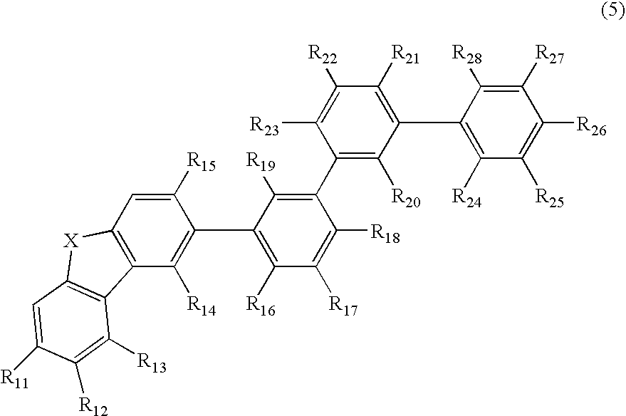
C1(C2=C([R20])C(C3=C([R24])C([R25])=C([R26])C([R27])=C3[R28])=C([R21])C([R22])=C2[R23])=C([R19])C(C2=C([R14])C3=C(C=C2[R15])[X]C2=C3C([R13])=C([R12])C([R11])=C2)=C([R16])C([R17])=C1[R18]
